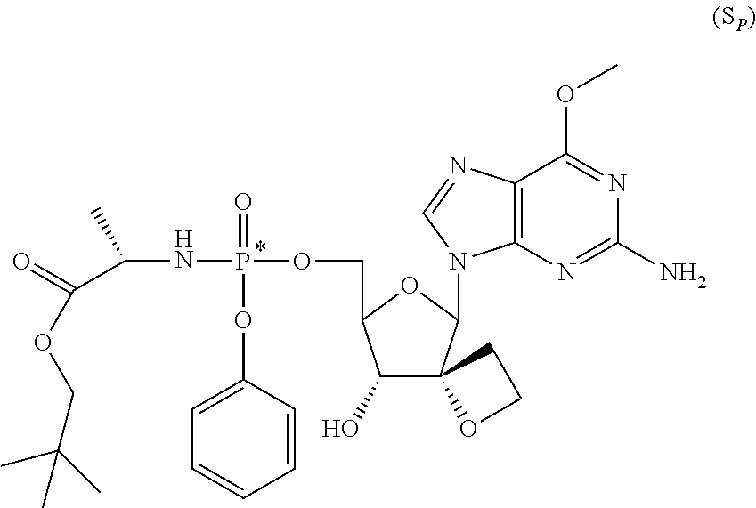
C1(O)C2(C(N3C4=C(C(OC)=NC(N)=N4)N=C3)OC1COP(NC(C)C(=O)OCC(C)(C)C)(=O)OC1=CC=CC=C1)OCC2
